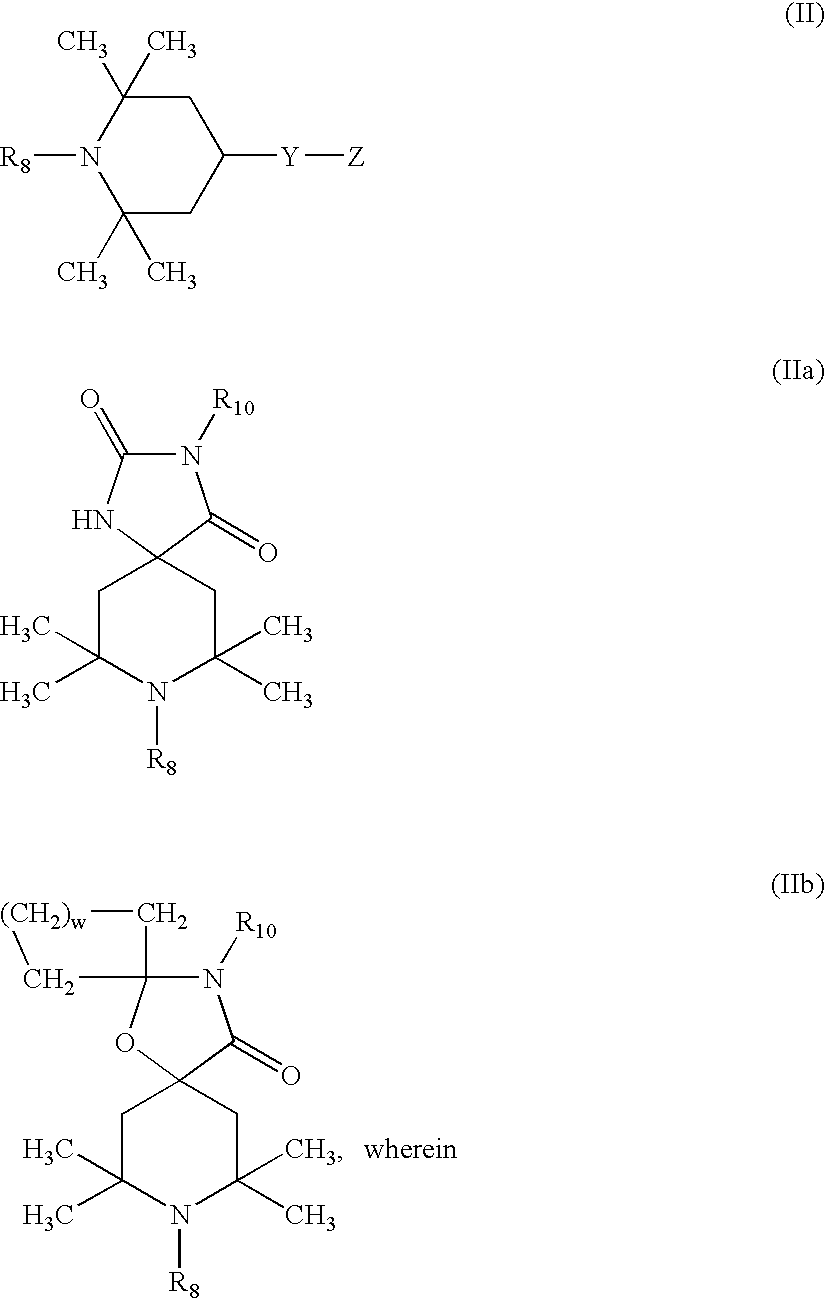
C1C(C)(C)N([R8])C(C)(C)CC12OC1(N([R10])C2=O)C[(CH2)w]C1.N1([R8])C(C)(C)CC([Y][Z])CC1(C)C.C1C(C)(C)N([R8])C(C)(C)CC12NC(=O)N([R10])C2=O
